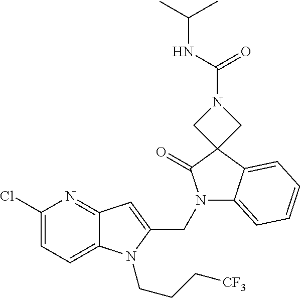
C1(Cl)=CC=C2C(=N1)C=C(CN1C3=CC=CC=C3C3(C1=O)CN(C(NC(C)C)=O)C3)N2CCC[CF3]
